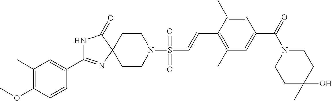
N1C(C2=CC(C)=C(OC)C=C2)=NC2(C1=O)CCN(S(C=CC1=C(C)C=C(C(=O)N3CCC(O)(C)CC3)C=C1C)(=O)=O)CC2
